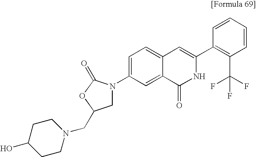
C1=CC=CC(C2=CC3=CC=C(N4CC(CN5CCC(O)CC5)OC4=O)C=C3C(=O)N2)=C1C(F)(F)F
